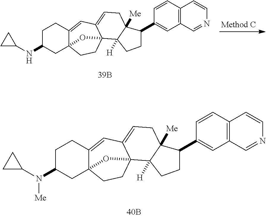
C1C(N(C2CC2)[Me])CC23C(=CC4=CCC5([Me])C([H])(C4(CC2)O3)CCC5C2=CC3=C(C=C2)C=CN=C3)C1.C1C(NC2CC2)CC23C(=CC4=CCC5([Me])C([H])(C4(CC2)O3)CCC5C2=CC3=C(C=C2)C=CN=C3)C1
